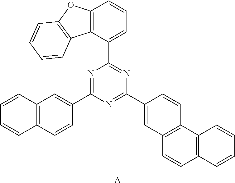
C12=C(C(C3=NC(C4=CC5=C(C=C4)C4=C(C=C5)C=CC=C4)=NC(C4=CC5=C(C=C4)C=CC=C5)=N3)=CC=C1)C1=C(O2)C=CC=C1.[A]
